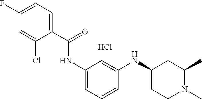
C1(C(=O)NC2=CC=CC(NC3CCN(C)C(C)C3)=C2)=CC=C(F)C=C1Cl.Cl
